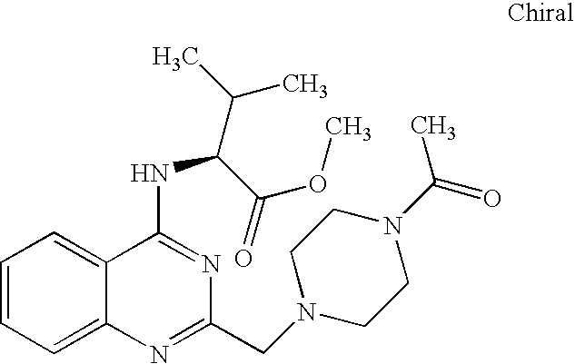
C1=CC=C2C(=C1)C(NC(C(OC)=O)C(C)C)=NC(CN1CCN(C(=O)C)CC1)=N2
